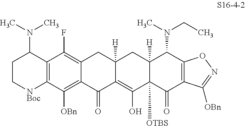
C12=C(C([OBn])=C3C(=C1F)CC1([H])C(=C(O)C4([OTBS])C([H])(C1)C(N(CC)C)C1=C(C4=O)C([OBn])=NO1)C3=O)[NBoc]CCC2N(C)C
